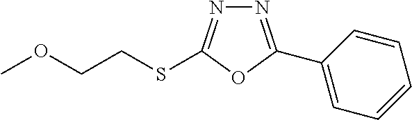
N1=C(C2=CC=CC=C2)OC(SCCOC)=N1
